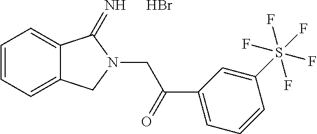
C1=CC=C2C(=C1)C(=N)N(CC(=O)C1=CC=CC(S(F)(F)(F)(F)F)=C1)C2.Br
